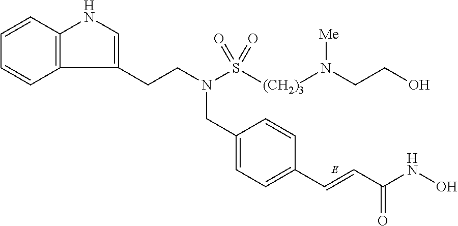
C1=CC2=C(C=C1)C(CCN(CC1=CC=C(C=CC(NO)=O)C=C1)S([(CH2)3]N(CCO)[Me])(=O)=O)=CN2
